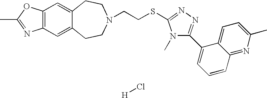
C12=C(OC(C)=N1)C=C1C(=C2)CCN(CCSC2=NN=C(C3=CC=CC4=NC(C)=CC=C34)N2C)CC1.[H]Cl
